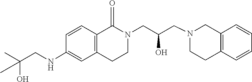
C1CC2=C(CN1CC(CN1C(=O)C3=C(C=C(NCC(O)(C)C)C=C3)CC1)O)C=CC=C2
